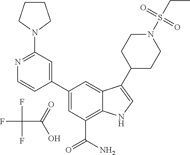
FC(F)(F)C(=O)O.C1=C(C2=CC(N3CCCC3)=NC=C2)C=C2C(=C1C(N)=O)NC=C2C1CCN(S(CC)(=O)=O)CC1
